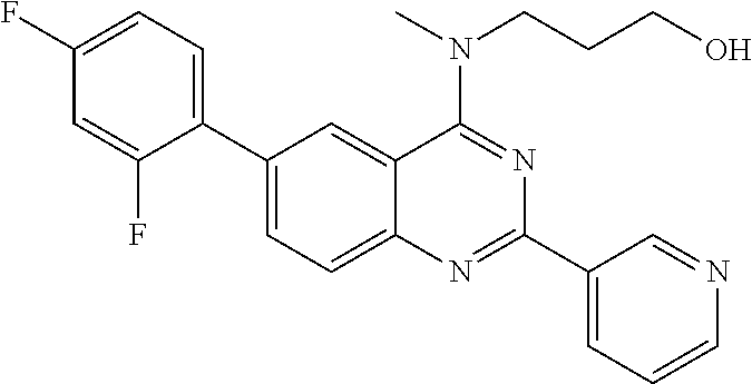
C1(C2=CC=C(F)C=C2F)=CC=C2C(=C1)C(N(CCCO)C)=NC(C1=CC=CN=C1)=N2
